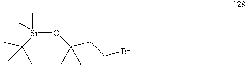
O(C(CCBr)(C)C)[Si](C(C)(C)C)(C)C
